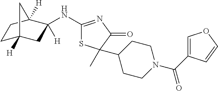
C1(NC2([H])CC3([H])CCC2([H])C3)=NC(=O)C(C)(C2CCN(C(=O)C3=COC=C3)CC2)S1
